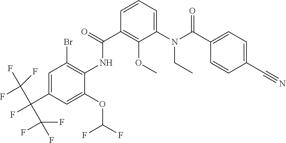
C1(C(N(C2=CC=CC(C(=O)NC3=C(Br)C=C(C(F)(C(F)(F)F)C(F)(F)F)C=C3OC(F)F)=C2OC)CC)=O)=CC=C(C#N)C=C1
